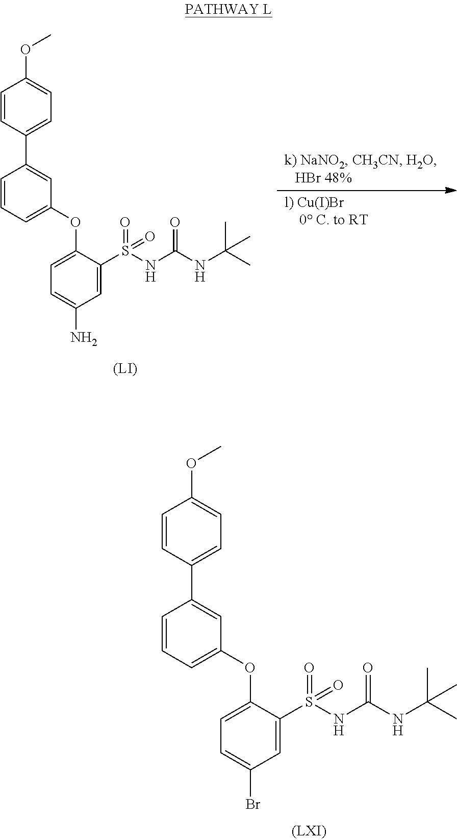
C1=CC(C2=CC(OC3=CC=C(Br)C=C3S(NC(NC(C)(C)C)=O)(=O)=O)=CC=C2)=CC=C1OC.C1=CC(C2=CC(OC3=CC=C(N)C=C3S(NC(NC(C)(C)C)=O)(=O)=O)=CC=C2)=CC=C1OC.[(LI)]
